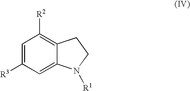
C1=C([R3])C=C2C(=C1[R2])CCN2[R1]
